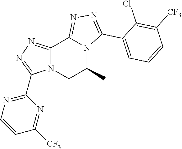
C12=NN=C(C3=NC=CC([CF3])=N3)N1CC(C)N1C2=NN=C1C1=CC=CC([CF3])=C1Cl
